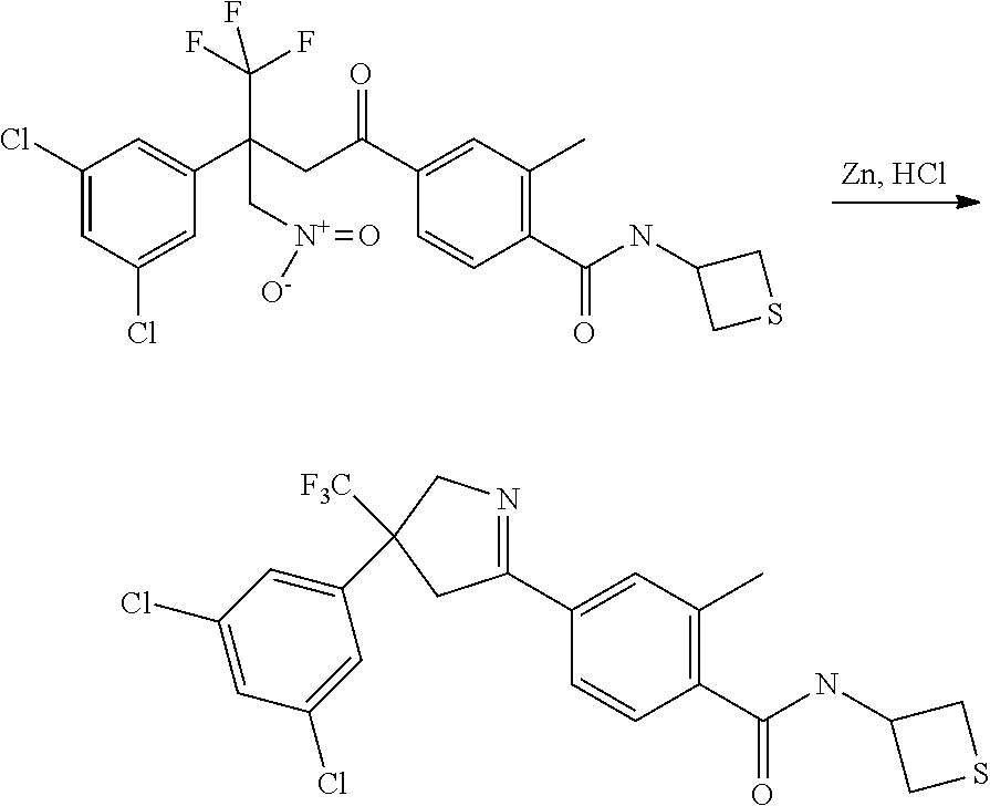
C1(C(CC(C2=CC(Cl)=CC(Cl)=C2)(C(F)(F)F)C[N+](=O)[O-])=O)=CC(C)=C(C(NC2CSC2)=O)C=C1.C1(C2=NCC([F3C])(C3=CC(Cl)=CC(Cl)=C3)C2)=CC(C)=C(C(NC2CSC2)=O)C=C1
